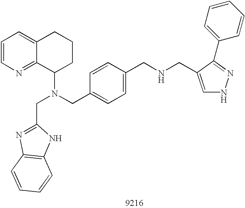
C1=CN=C2C(=C1)CCCC2N(CC1=CC=C(CNCC2=CNN=C2C2=CC=CC=C2)C=C1)CC1=NC2=C(N1)C=CC=C2
